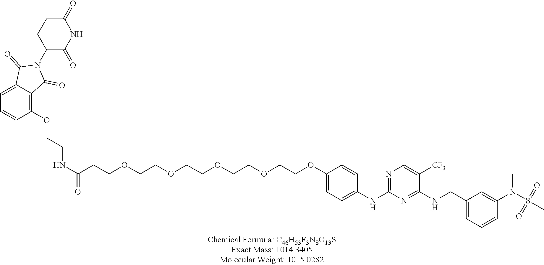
C1(NC2=NC=C([CF3])C(NCC3=CC=CC(N(S(C)(=O)=O)C)=C3)=N2)=CC=C(OCCOCCOCCOCCOCCC(NCCOC2=C3C(=CC=C2)C(=O)N(C2C(=O)NC(=O)CC2)C3=O)=O)C=C1
